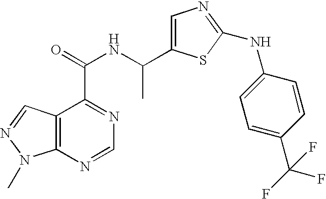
C12=C(C=NN1C)C(C(=O)NC(C)C1=CN=C(NC3=CC=C(C(F)(F)F)C=C3)S1)=NC=N2
